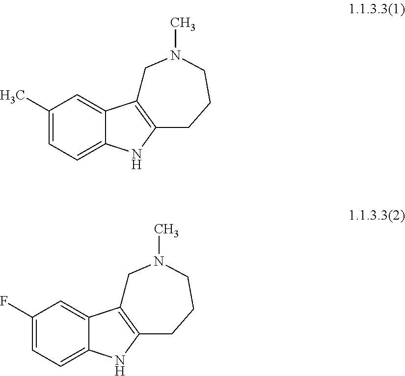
C1(C)=CC=C2C(=C1)C1=C(CCCN(C)C1)N2.C1(F)=CC=C2C(=C1)C1=C(CCCN(C)C1)N2
